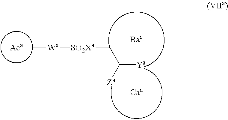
[Caa].[SO2Xa](CC([Za])[Ya])[Wa]C.[Baa]
